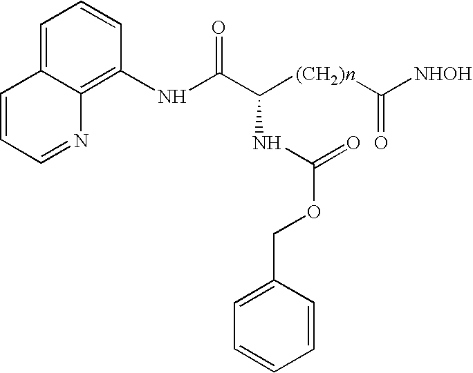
C1(NC(C([(CH2)n]C([NHOH])=O)NC(OCC2=CC=CC=C2)=O)=O)=C2C(=CC=C1)C=CC=N2
